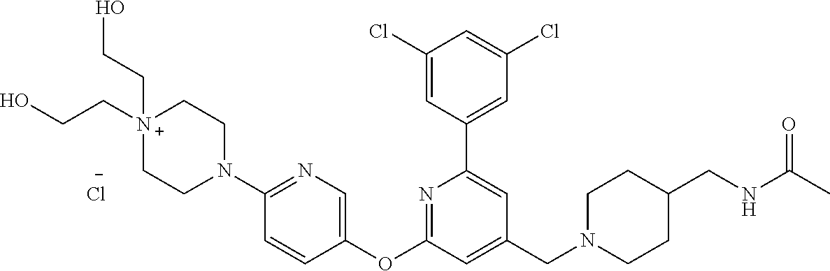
C1(Cl)=CC(C2=CC(CN3CCC(CNC(C)=O)CC3)=CC(OC3=CN=C(N4CC[N+](CCO)(CCO)CC4)C=C3)=N2)=CC(Cl)=C1.[Cl-]
